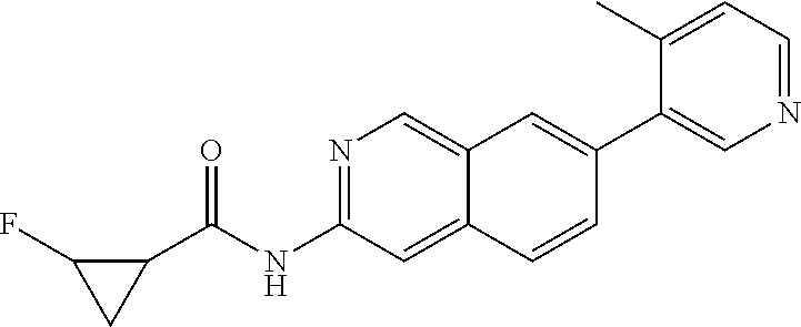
N1=C(NC(=O)C2C(F)C2)C=C2C(=C1)C=C(C1=CN=CC=C1C)C=C2
